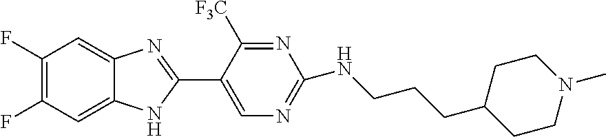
C1=C2C(=CC(F)=C1F)N=C(C1=CN=C(NCCCC3CCN(C)CC3)N=C1[F3C])N2
